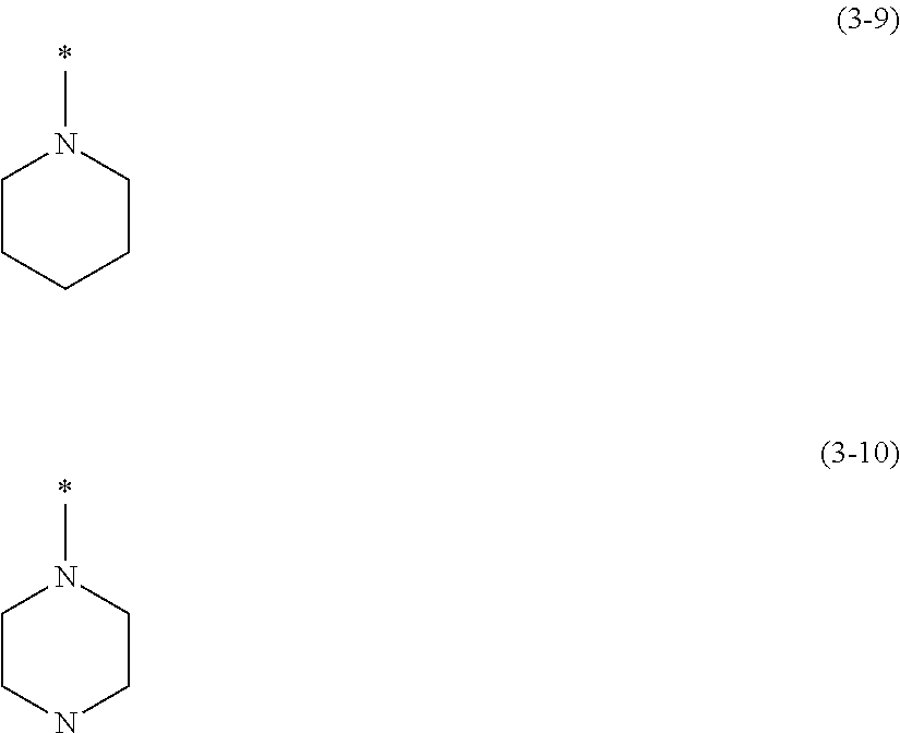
C1CCCCN1C.C1CNCCN1C
